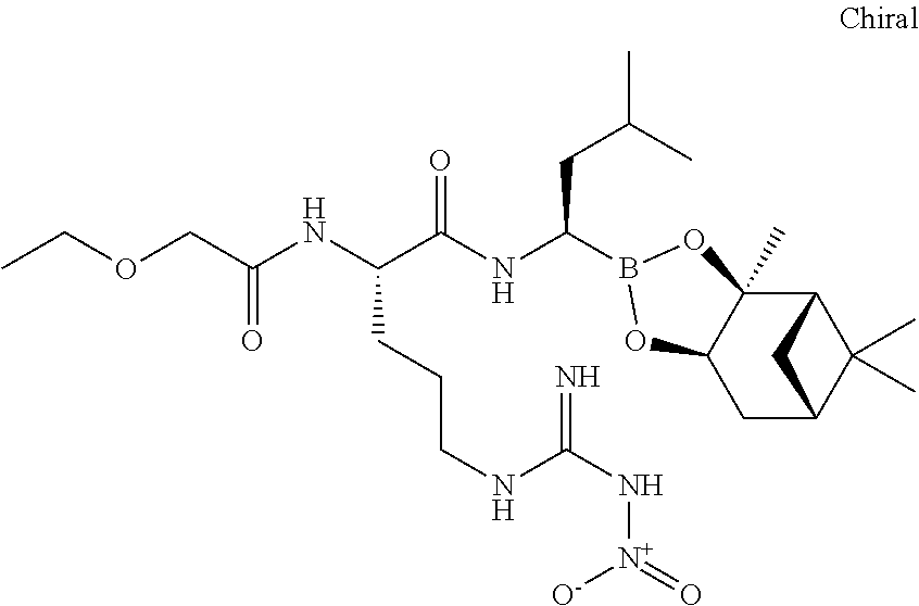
C12C3(C)C(CC(C1(C)C)C2)OB(C(NC(C(NC(=O)COCC)CCCNC(N[N+]([O-])=O)=N)=O)CC(C)C)O3
